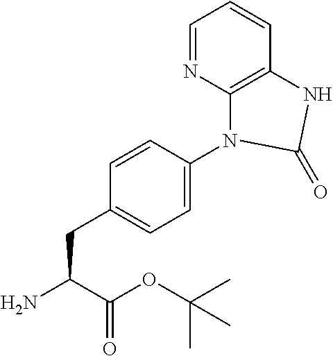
NC(C(OC(C)(C)C)=O)CC1=CC=C(N2C3=C(C=CC=N3)NC2=O)C=C1
